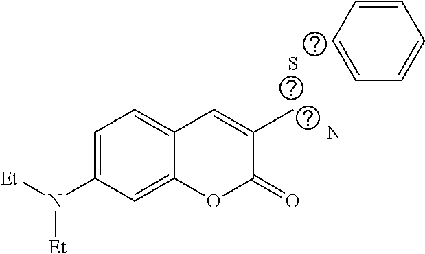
C1=C(N([Et])[Et])C=C2C(=C1)C=C(C)C(=O)O2.S.C1=CC=CC=C1.N
